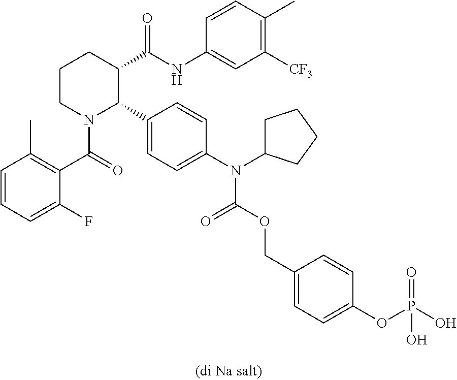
C1=CC=C(F)C(C(=O)N2C(C3=CC=C(N(C4CCCC4)C(OCC4=CC=C(OP(O)(=O)O)C=C4)=O)C=C3)C(C(NC3=CC([CF3])=C(C)C=C3)=O)CCC2)=C1C
